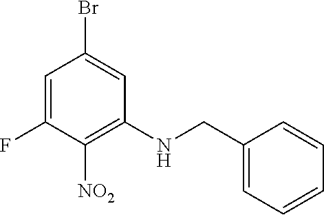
C1(CNC2=C([NO2])C(F)=CC(Br)=C2)=CC=CC=C1
